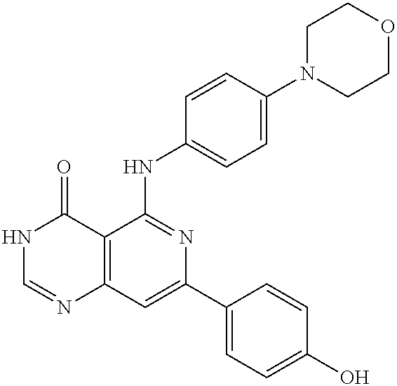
C12=C(C=C(C3=CC=C(O)C=C3)N=C1NC1=CC=C(N3CCOCC3)C=C1)N=CNC2=O
